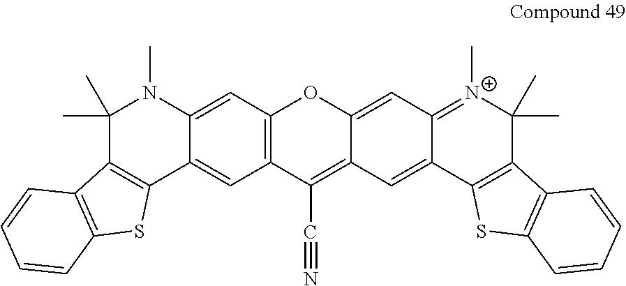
C1(C)(C)C2=C(C3=CC4=C(C=C3N1C)OC1=CC3=[N+](C)C(C)(C)C5=C(C3=CC1=C4C#N)SC1=C5C=CC=C1)SC1=C2C=CC=C1
